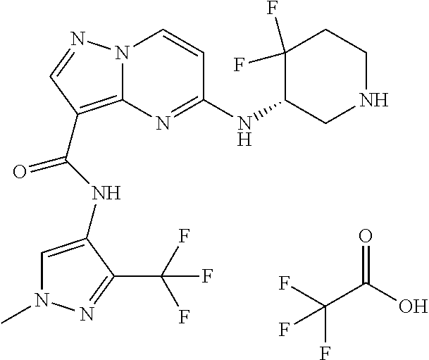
N12C(=C(C(NC3=CN(C)N=C3C(F)(F)F)=O)C=N1)N=C(NC1CNCCC1(F)F)C=C2.C(C(=O)O)(F)(F)F
